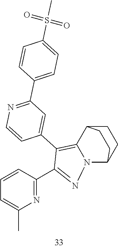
C1=CC(C2=NN3C(=C2C2=CC(C4=CC=C(S(=O)(=O)C)C=C4)=NC=C2)C2CCC3CC2)=NC(C)=C1
